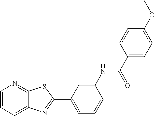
C1=CC=C2C(=N1)SC(C1=CC=CC(NC(C3=CC=C(OC)C=C3)=O)=C1)=N2
